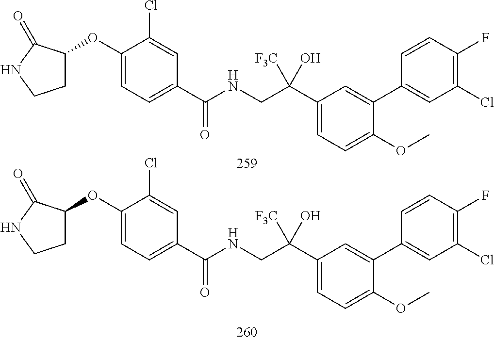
C1(C(=O)NCC(C2=CC=C(OC)C(C3=CC(Cl)=C(F)C=C3)=C2)([F3C])O)=CC=C(OC2CCNC2=O)C(Cl)=C1.C1(C(=O)NCC(C2=CC=C(OC)C(C3=CC(Cl)=C(F)C=C3)=C2)([F3C])O)=CC=C(OC2CCNC2=O)C(Cl)=C1
